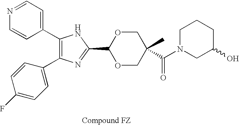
C1(C2=CC=NC=C2)=C(C2=CC=C(F)C=C2)N=C(C2OCC(C)(C(N3CC(O)CCC3)=O)CO2)N1
